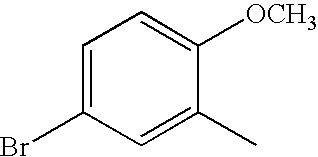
C1=C(Br)C=C(C)C([OCH3])=C1
